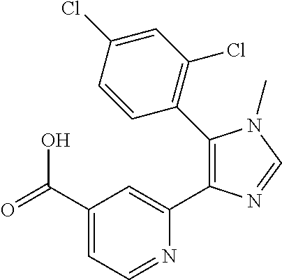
C1(C(=O)O)=CC=NC(C2=C(C3=C(Cl)C=C(Cl)C=C3)N(C)C=N2)=C1
